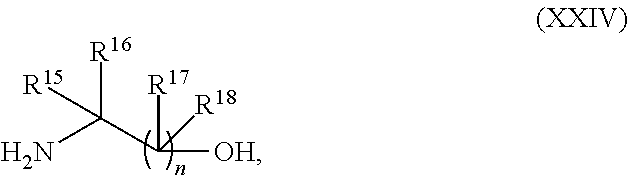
[R16]C(C([R18])([R17])[OH])(N)[R15]
